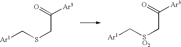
[Ar1]CSCC(=O)[Ar3].[Ar1]C[SO2]CC(=O)[Ar3]
